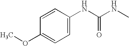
C1(NC(NC)=O)=CC=C(OC)C=C1
